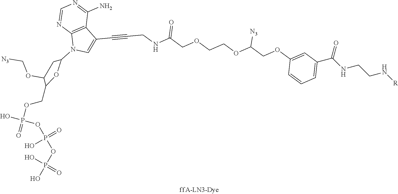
C1=NC2=C(C(N)=N1)C(C#CCNC(COCCOC(COC1=CC(C(NCCN[R])=O)=CC=C1)[N3])=O)=CN2C1CC(OC[N3])C(COP(O)(OP(=O)(O)OP(O)(=O)O)=O)O1
